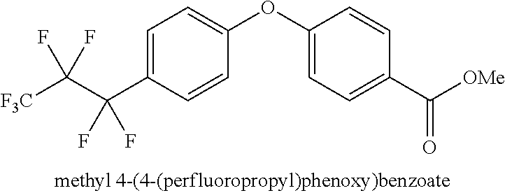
C1=C(C(C([F3C])(F)F)(F)F)C=CC(OC2=CC=C(C([OMe])=O)C=C2)=C1
